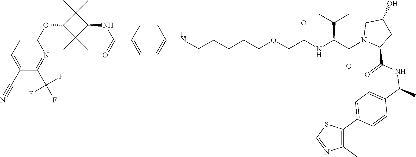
C1(C#N)=CC=C(OC2C(C)(C)C(NC(=O)C3=CC=C(NCCCCCOCC(NC(C(N4CC(O)CC4C(NC(C4=CC=C(C5=C(C)N=CS5)C=C4)C)=O)=O)C(C)(C)C)=O)C=C3)C2(C)C)N=C1C(F)(F)F
